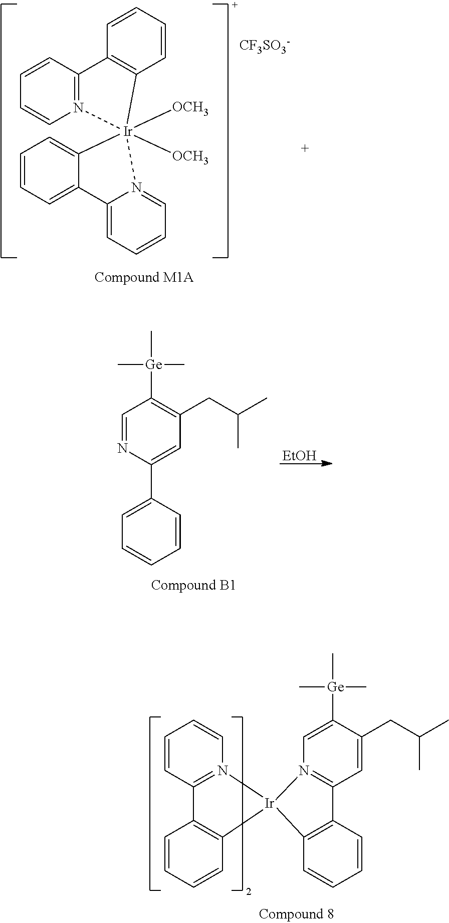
C12=N(C=CC=C1)[Ir]1([OCH3])([OCH3])(C3=CC=CC=C3C3=CC=CC=N31)C1=C2C=CC=C1.[CF3SO3-].C1(CC(C)C)=CC2=N(C=C1[Ge](C)(C)C)[Ir]1(C3=C2C=CC=C3)N2=C(C=CC=C2)C2=C1C=CC=C2.[EtOH].C1=NC(C2=CC=CC=C2)=CC(CC(C)C)=C1[Ge](C)(C)C
